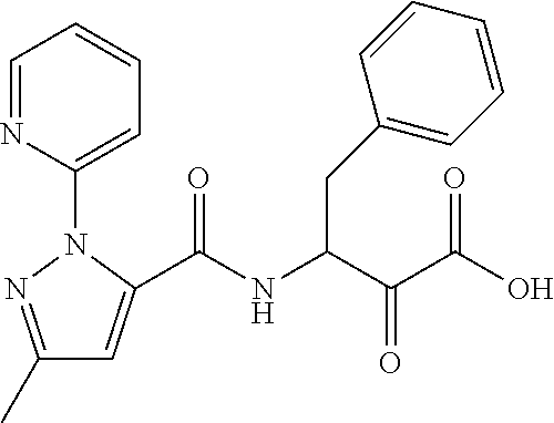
C1(C)=NN(C2=CC=CC=N2)C(C(NC(C(C(O)=O)=O)CC2=CC=CC=C2)=O)=C1
